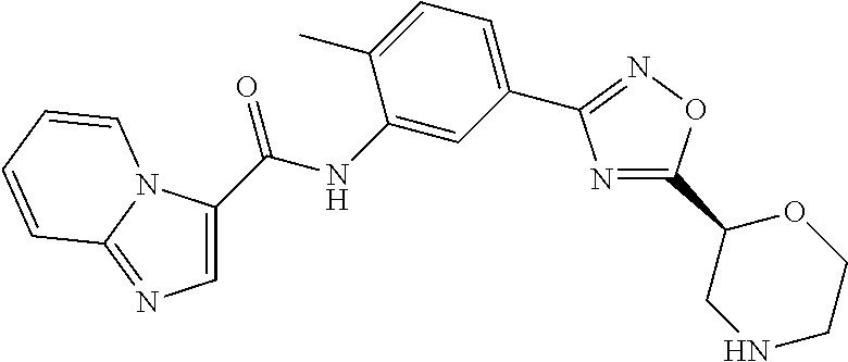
N1=C(C2CNCCO2)ON=C1C1=CC=C(C)C(NC(=O)C2=CN=C3N2C=CC=C3)=C1
